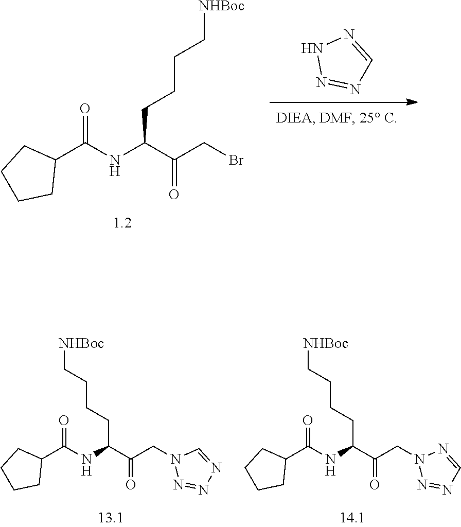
N1N=NC=N1.C(C(C(CBr)=O)NC(C1CCCC1)=O)CCC[NHBoc].C(C(C(CN1N=NC=N1)=O)NC(C1CCCC1)=O)CCC[NHBoc].C(C(C(CN1N=NN=C1)=O)NC(C1CCCC1)=O)CCC[NHBoc]
